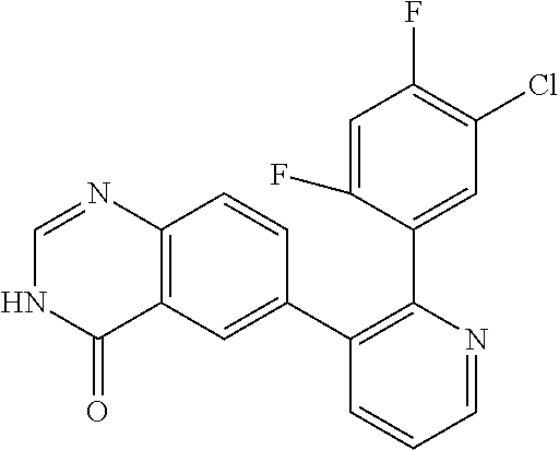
C1=C(F)C(C2=C(C3=CC4=C(C=C3)N=CNC4=O)C=CC=N2)=CC(Cl)=C1F
